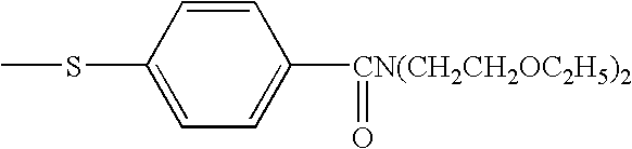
C1=CC(SC)=CC=C1[CN(CH2CH2OC2H5)2]=O
